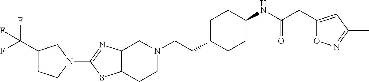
C12=C(CCN(CCC3CCC(NC(CC4=CC(C)=NO4)=O)CC3)C1)SC(N1CCC(C(F)(F)F)C1)=N2
